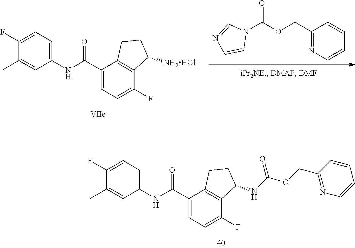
C1(C)=CC(NC(C2=CC=C(F)C3=C2CCC3NC(OCC2=NC=CC=C2)=O)=O)=CC=C1F.N1(C(OCC2=NC=CC=C2)=O)C=NC=C1.C1(C)=CC(NC(C2=CC=C(F)C3=C2CCC3[NH2HCl])=O)=CC=C1F
